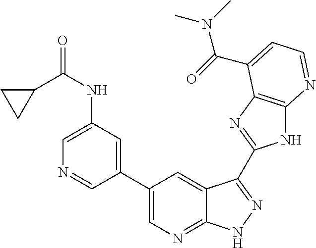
C1(C2=CN=C3C(=C2)C(C2=NC4=C(N2)N=CC=C4C(N(C)C)=O)=NN3)=CC(NC(=O)C2CC2)=CN=C1
